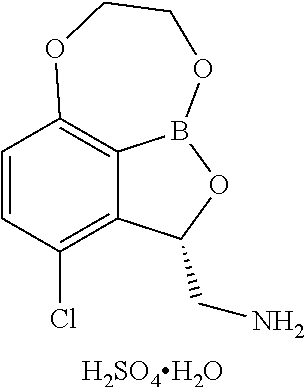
C1=CC(Cl)=C2C3=C1OCCOB3OC2CN.[H2SO4H2O]
